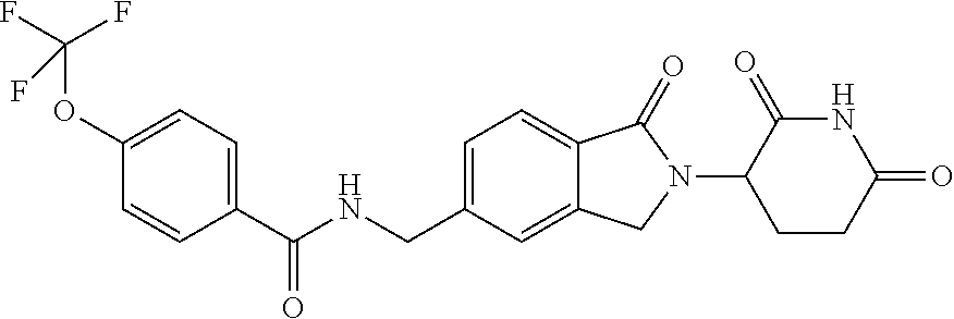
C1(C(NCC2=CC=C3C(=C2)CN(C2CCC(=O)NC2=O)C3=O)=O)=CC=C(OC(F)(F)F)C=C1
